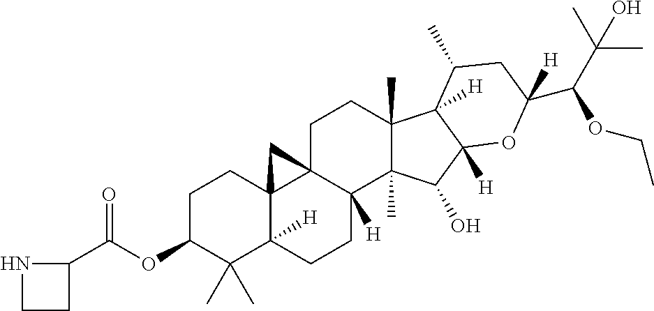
O(C1C(C)(C)C2([H])C3(CC1)C1(C([H])(CC2)C2(C)C(C)(CC1)C1([H])C([H])(C2O)OC(C(C(C)(C)O)OCC)([H])CC1C)C3)C(=O)C1NCC1
